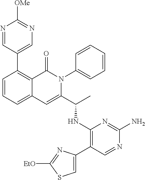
C1(C2=CN=C([OMe])N=C2)=C2C(=CC=C1)C=C(C(C)NC1=C(C3=CSC([EtO])=N3)C=NC(N)=N1)N(C1=CC=CC=C1)C2=O
